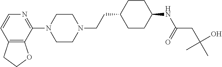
C12=C(C(N3CCN(CCC4CCC(NC(CC(C)(O)C)=O)CC4)CC3)=NC=C1)OCC2
